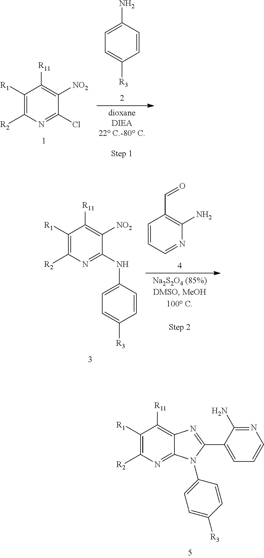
C1([R1])=C([R2])N=C2C(=C1[R11])N=C(C1=CC=CN=C1N)N2C1=CC=C([R3])C=C1.C1([R1])=C([R2])N=C(Cl)C([NO2])=C1[R11].C1=CC(N)=CC=C1[R3].C1([R1])=C([R2])N=C(NC2=CC=C([R3])C=C2)C([NO2])=C1[R11].C1=CC=NC(N)=C1C=O
